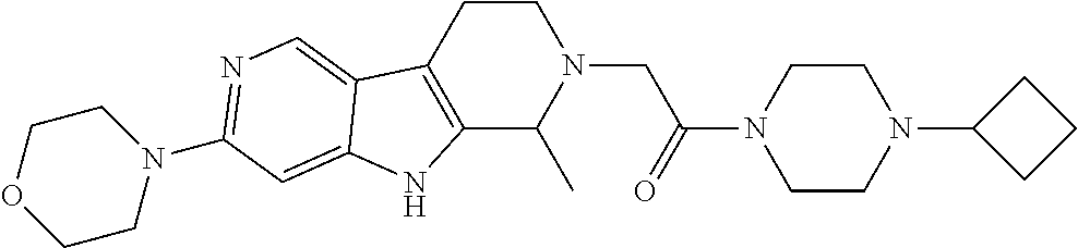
C1CC2=C(C(C)N1CC(N1CCN(C3CCC3)CC1)=O)NC1=CC(N3CCOCC3)=NC=C21
